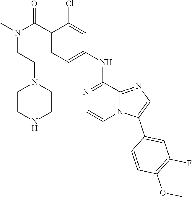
C1CNCCN1CCN(C(C1=CC=C(NC2=NC=CN3C2=NC=C3C2=CC(F)=C(OC)C=C2)C=C1Cl)=O)C
